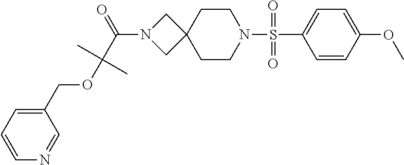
C(N1CC2(C1)CCN(S(C1=CC=C(OC)C=C1)(=O)=O)CC2)(C(OCC1=CC=CN=C1)(C)C)=O
